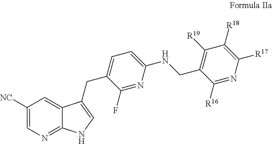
C1([NC])=CN=C2C(=C1)C(CC1=CC=C(NCC3=C([R19])C([R18])=C([R17])N=C3[R16])N=C1F)=CN2
